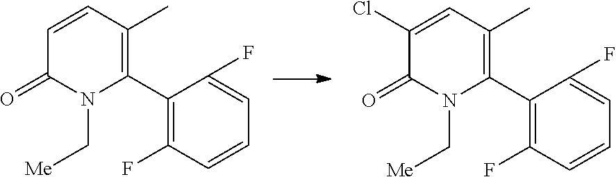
C1(C2=C(C)C=CC(=O)N2C[Me])=C(F)C=CC=C1F.C1(C2=C(C)C=C(Cl)C(=O)N2C[Me])=C(F)C=CC=C1F
